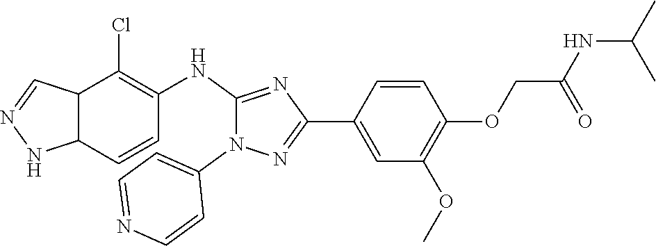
C1(NC2=C(Cl)C3C=NNC3C=C2)=NC(C2=CC(OC)=C(OCC(NC(C)C)=O)C=C2)=NN1C1=CC=NC=C1
